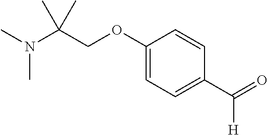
N(C(COC1=CC=C(C([H])=O)C=C1)(C)C)(C)C
